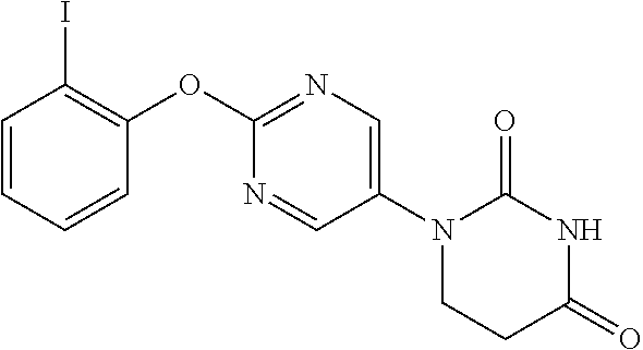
C1(OC2=NC=C(N3CCC(=O)NC3=O)C=N2)=C(I)C=CC=C1
